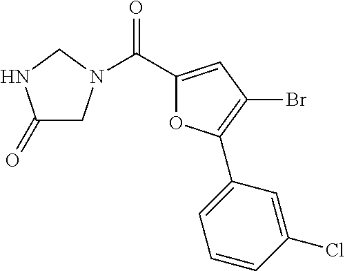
C(C1=CC(Br)=C(C2=CC=CC(Cl)=C2)O1)(=O)N1CC(=O)NC1
